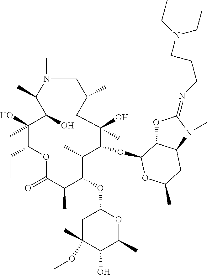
C1N(C)C(C)C(O)C(O)(C)C(CC)OC(=O)C(C)C(OC2CC(OC)(C)C(O)C(C)O2)C(C)C(OC2C3OC(=NCCCN(CC)CC)N(C)C3CC(C)O2)C(O)(C)CC1C
